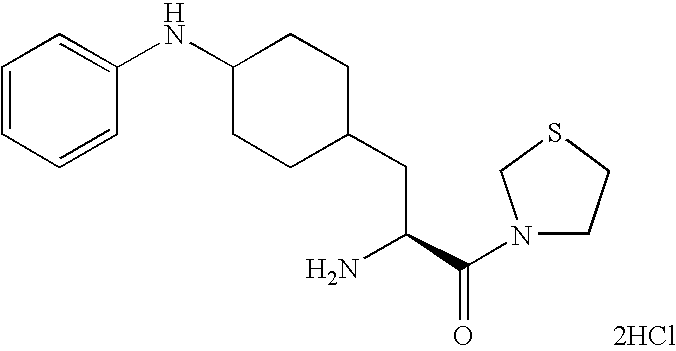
C1=CC=CC(NC2CCC(CC(N)C(N3CCSC3)=O)CC2)=C1.[2HCl]
